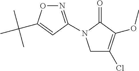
C1C(Cl)=C(OC)C(=O)N1C1=NOC(C(C)(C)C)=C1
